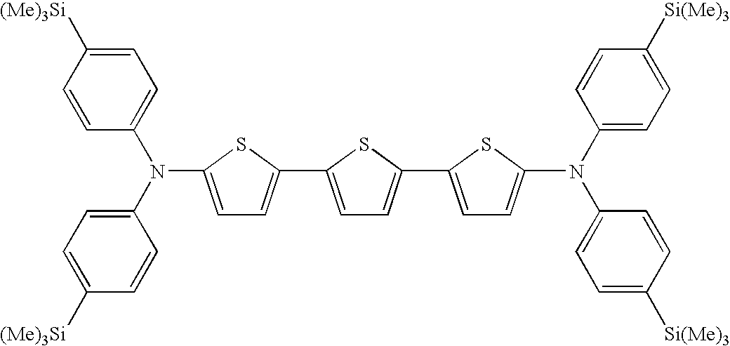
C1=C(N(C2=CC=C([(Me)3Si])C=C2)C2=CC=C([(Me)3Si])C=C2)SC(C2=CC=C(C3=CC=C(N(C4=CC=C([Si(Me)3])C=C4)C4=CC=C([Si(Me)3])C=C4)S3)S2)=C1
